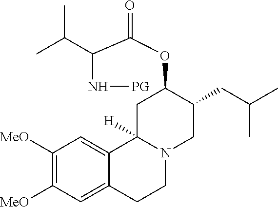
C1([MeO])=C([MeO])C=C2C(=C1)C1([H])N(CC2)CC(CC(C)C)C(OC(C(C(C)C)N[PG])=O)C1
